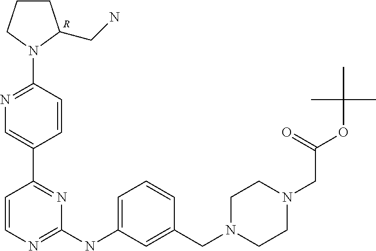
[R].C1CCN(C2=NC=C(C3=NC(NC4=CC=CC(CN5CCN(CC(=O)OC(C)(C)C)CC5)=C4)=NC=C3)C=C2)C1CN
